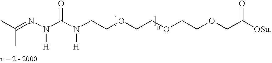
CC(=NN(C(N(CCOCCOCCOCC(=O)[OSu])[H])=O)[H])C
